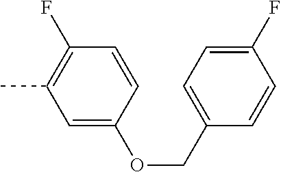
C1=C(OCC2=CC=C(F)C=C2)C=CC(F)=C1C
